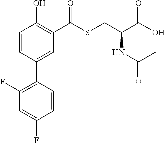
C1(F)=C(C2=CC(C(SCC(C(O)=O)NC(C)=O)=O)=C(O)C=C2)C=CC(F)=C1
